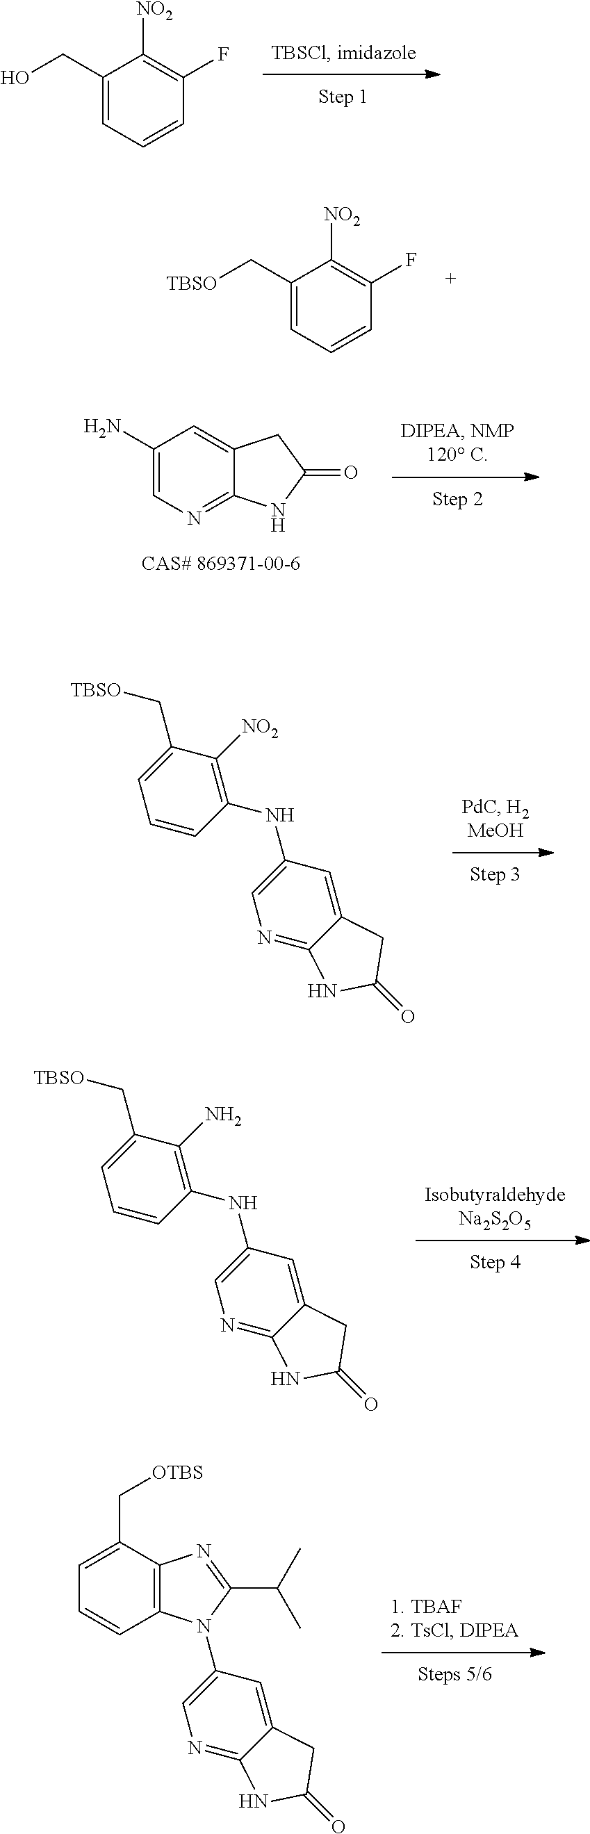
C1(CO)=CC=CC(F)=C1[NO2].C1(C[TBSO])=CC=CC(F)=C1[NO2].C1(N)=CN=C2C(=C1)CC(=O)N2.C1=CC(NC2=CN=C3C(=C2)CC(=O)N3)=C([NO2])C(C[TBSO])=C1.C1=CC(NC2=CN=C3C(=C2)CC(=O)N3)=C(N)C(C[TBSO])=C1.C1(N2C3=C(C(C[OTBS])=CC=C3)N=C2C(C)C)=CN=C2C(=C1)CC(=O)N2
